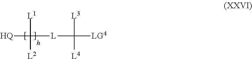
[HQ]C([L1])([L2])[L]C([L3])([L4])[LG4]
